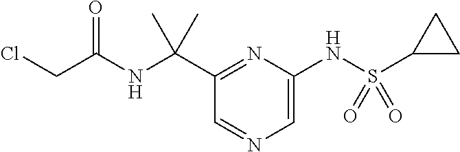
C1(C(NC(=O)CCl)(C)C)=NC(NS(C2CC2)(=O)=O)=CN=C1
